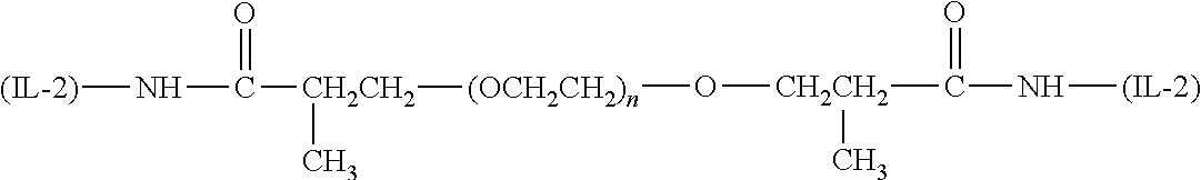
N(C(=O)[CH2CH2](O[(OCH2CH2)n][CH2CH2](C(N[(IL-2)])=O)C)C)[(IL-2)]
